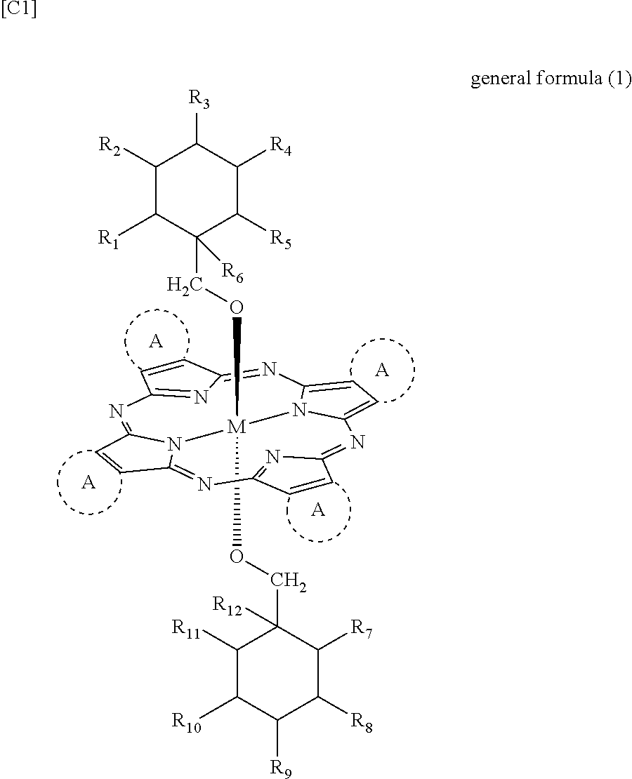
[A].[A].[A].[A].N1=C2C=CC3=NC4=NC(=NC5=CC=C(N5[M](OCC5([R6])C([R1])C([R2])C([R3])C([R4])C5[R5])(OCC5([R12])C([R7])C([R8])C([R9])C([R10])C5[R11])N32)N=C2C=CC1=N2)C=C4.[[C1]]
